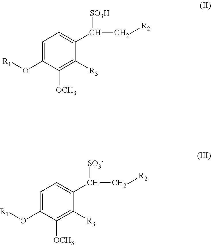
[R1]OC1=CC=C(C([SO3H])C[R2])C([R3])=C1[OCH3].[R1]OC1=CC=C(C([SO3-])C[R2])C([R3])=C1[OCH3]
